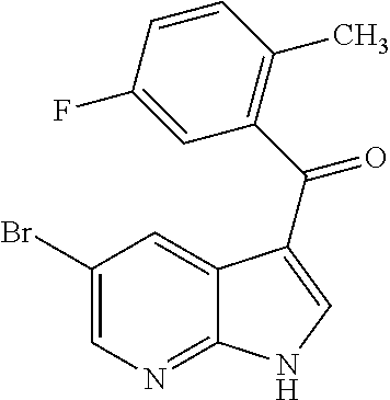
C1(Br)=CN=C2C(=C1)C(C(C1=C(C)C=CC(F)=C1)=O)=CN2
